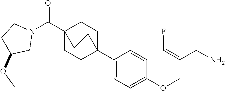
N1(C(C23CCC(C4=CC=C(OCC(CN)=CF)C=C4)(CC2)CC3)=O)CCC(OC)C1
